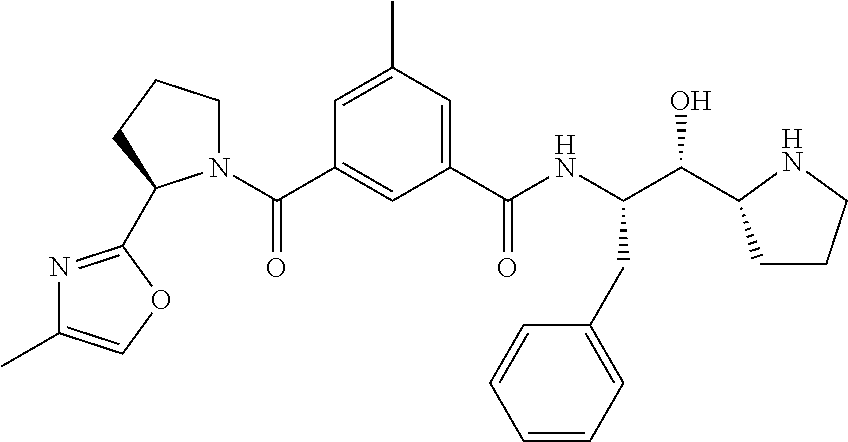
C1=C(C)C=C(C(NC(C(O)C2CCCN2)CC2=CC=CC=C2)=O)C=C1C(=O)N1CCCC1C1=NC(C)=CO1
